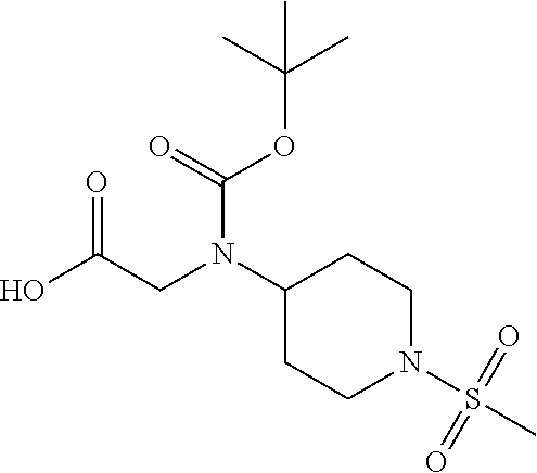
OC(CN(C1CCN(S(C)(=O)=O)CC1)C(=O)OC(C)(C)C)=O
